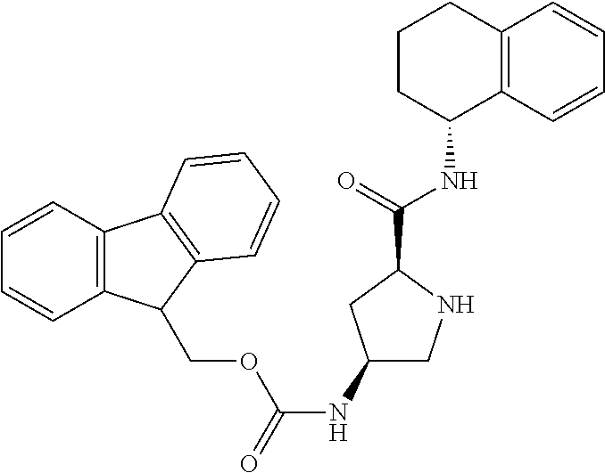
C12=C(C=CC=C1)C1=C(C=CC=C1)C2COC(NC1CNC(C(NC2C3=C(CCC2)C=CC=C3)=O)C1)=O
